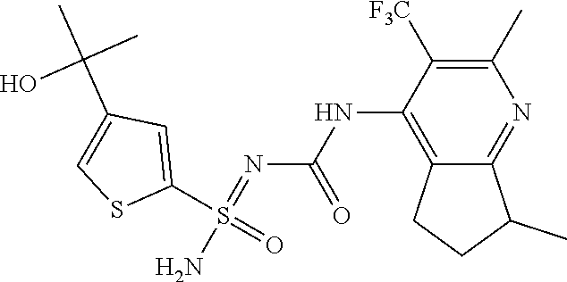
C1=C(C(C)(C)O)C=C(S(N)(=NC(NC2=C3CCC(C)C3=NC(C)=C2[F3C])=O)=O)S1
